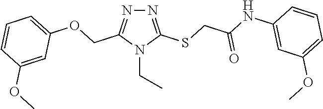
N1=C(SCC(NC2=CC(OC)=CC=C2)=O)N(CC)C(COC2=CC=CC(OC)=C2)=N1
